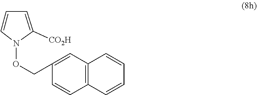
N1(OCC2=CC3=C(C=C2)C=CC=C3)C([CO2H])=CC=C1
